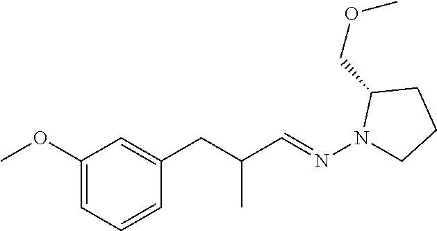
C1(OC)=CC=CC(CC(C=NN2CCCC2COC)C)=C1
